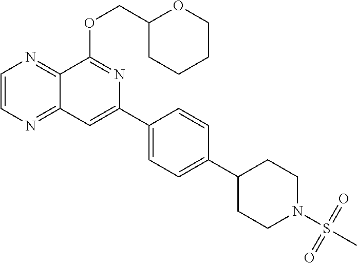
C1=CN=C2C(=N1)C(OCC1CCCCO1)=NC(C1=CC=C(C3CCN(S(C)(=O)=O)CC3)C=C1)=C2
